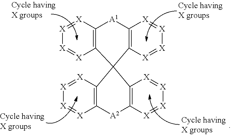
[X]1=[X]C2=C([X]=[X]1)C1(C3=C([A1]2)[X]=[X][X]=[X]3)C2=C([X]=[X][X]=[X]2)[A2]C2=C1[X]=[X][X]=[X]2
